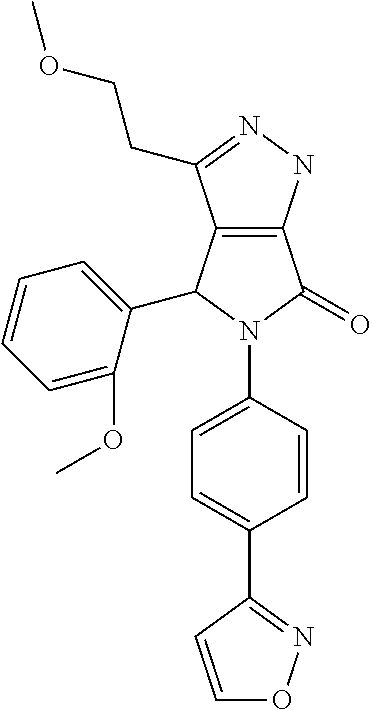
C12=C(NN=C1CCOC)C(=O)N(C1=CC=C(C3=NOC=C3)C=C1)C2C1=CC=CC=C1OC
